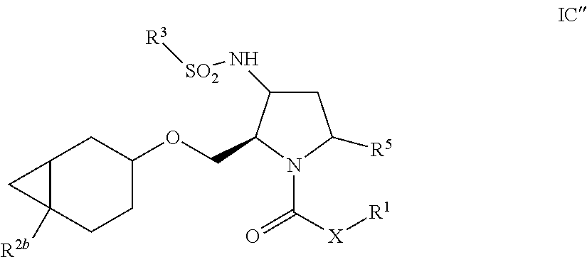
C1C2([R2b])C1CC(OCC1C(N[SO2][R3])CC([R5])N1C([X][R1])=O)CC2
